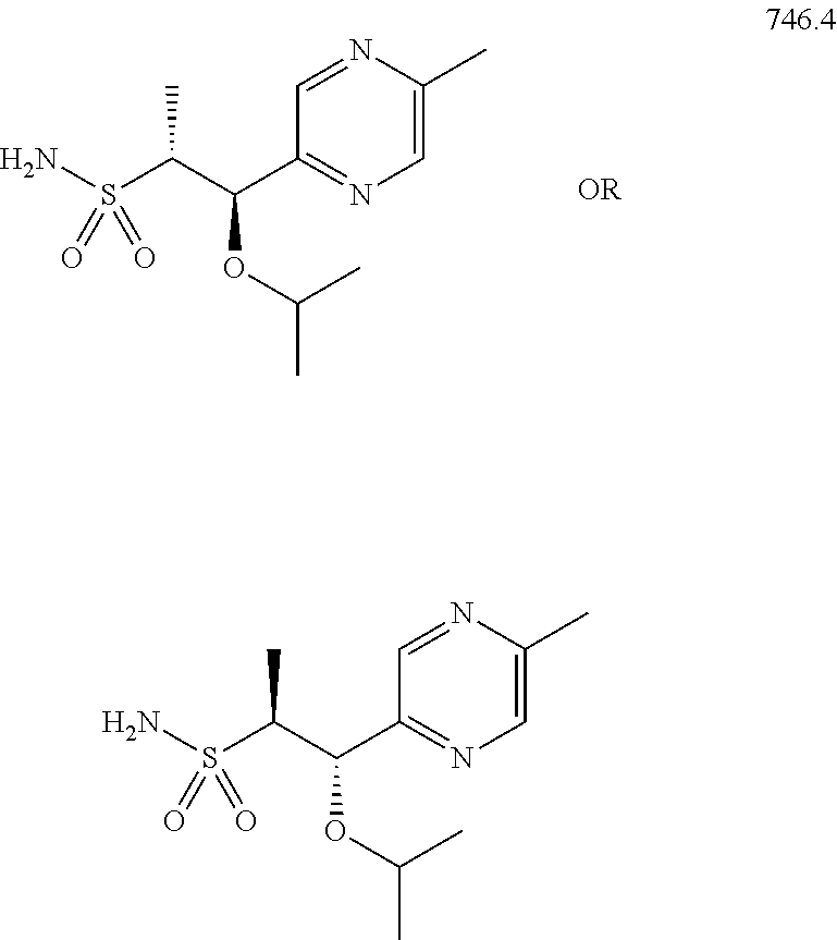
C1=C(C)N=CC(C(C(S(N)(=O)=O)C)OC(C)C)=N1.C1=C(C)N=CC(C(C(S(N)(=O)=O)C)OC(C)C)=N1
